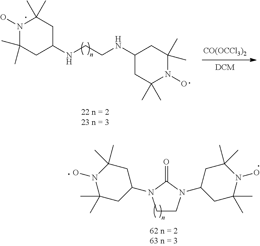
C1CN(C2CC(C)(C)N(O)C(C)(C)C2)C(=O)N1C1CC(C)(C)N(O)C(C)(C)C1.N1(O)C(C)(C)CC(NCCNC2CC(C)(C)N(O)C(C)(C)C2)CC1(C)C.[DCM].[CO(OCCl3)2]
